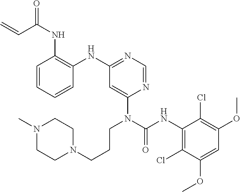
C1=CC=CC(NC2=NC=NC(N(CCCN3CCN(C)CC3)C(NC3=C(Cl)C(OC)=CC(OC)=C3Cl)=O)=C2)=C1NC(C=C)=O
